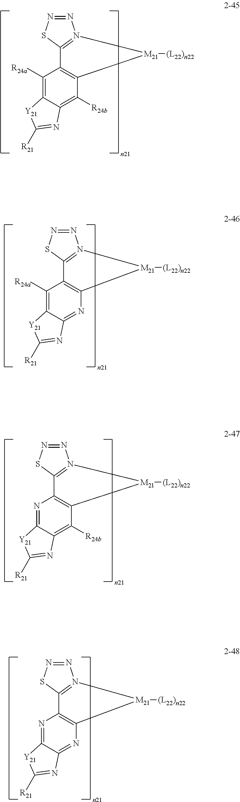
N1=NSC2=N1[M21]([(L22)n22])C1=C2C([R24a])=C2C(=C1[R24b])N=C([R21])[Y21]2.N1=NSC2=N1[M21]([(L22)n22])C1=C2C([R24a])=C2C(=N1)N=C([R21])[Y21]2.N1=NSC2=N1[M21]([(L22)n22])C1=C2N=C2C(=C1[R24b])N=C([R21])[Y21]2.N1=NSC2=N1[M21]([(L22)n22])C1=C2N=C2C(=N1)N=C([R21])[Y21]2
